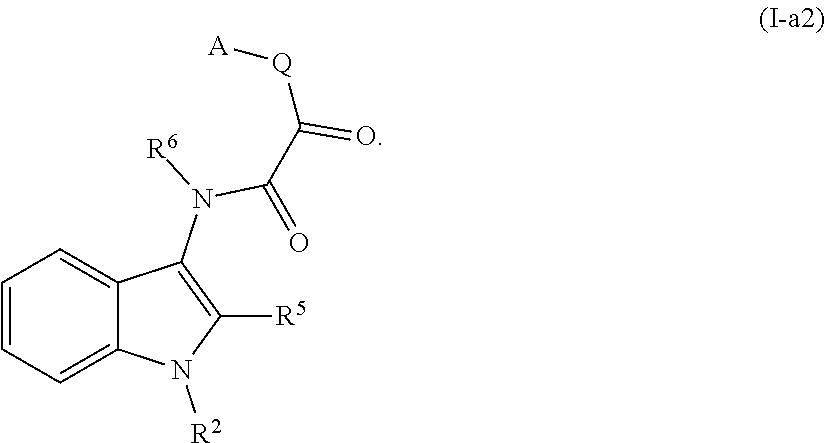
C1=CC=C2C(=C1)C(N([R6])C(=O)C([Q][A])=O)=C([R5])N2[R2]
